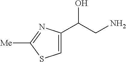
C1=C(C(CN)O)N=C([Me])S1
